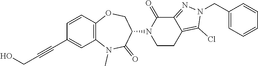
C1CN(C2C(=O)N(C)C3=C(OC2)C=CC(C#CCO)=C3)C(=O)C2=NN(CC3=CC=CC=C3)C(Cl)=C12
